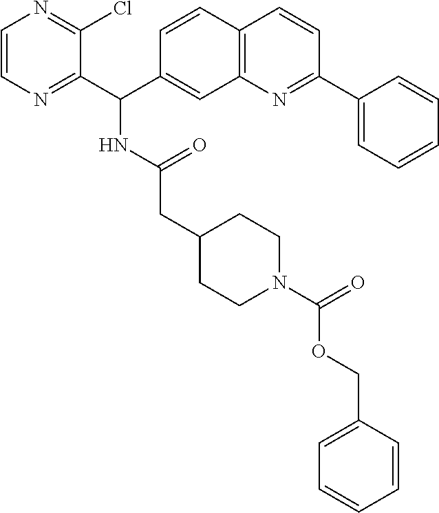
C1=CN=C(C(C2=CC3=C(C=C2)C=CC(C2=CC=CC=C2)=N3)NC(=O)CC2CCN(C(OCC3=CC=CC=C3)=O)CC2)C(Cl)=N1
